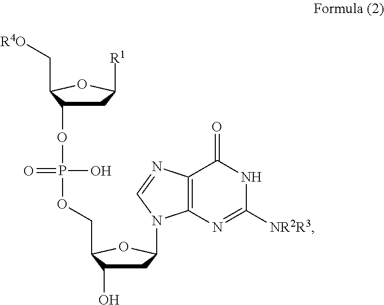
C1C(O)C(COP(OC2CC([R1])OC2C[R4O])(O)=O)OC1N1C2=C(N=C1)C(=O)NC([NR2R3])=N2
